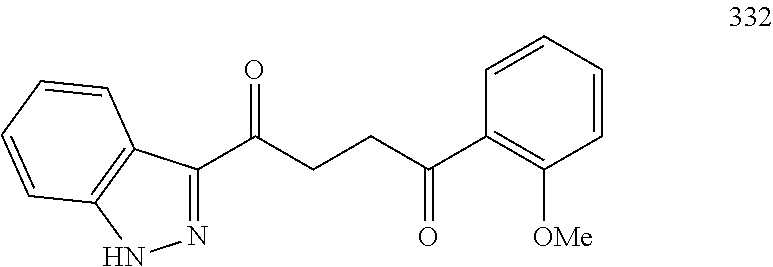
N1=C(C(CCC(C2=C([OMe])C=CC=C2)=O)=O)C2=C(N1)C=CC=C2
